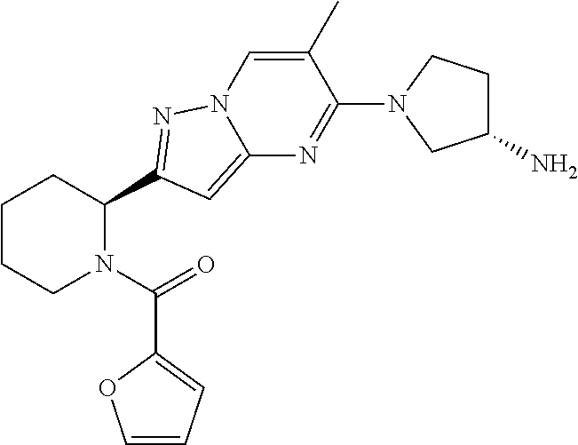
C1CCN(C(=O)C2=CC=CO2)C(C2=NN3C=C(C)C(N4CC(N)CC4)=NC3=C2)C1
